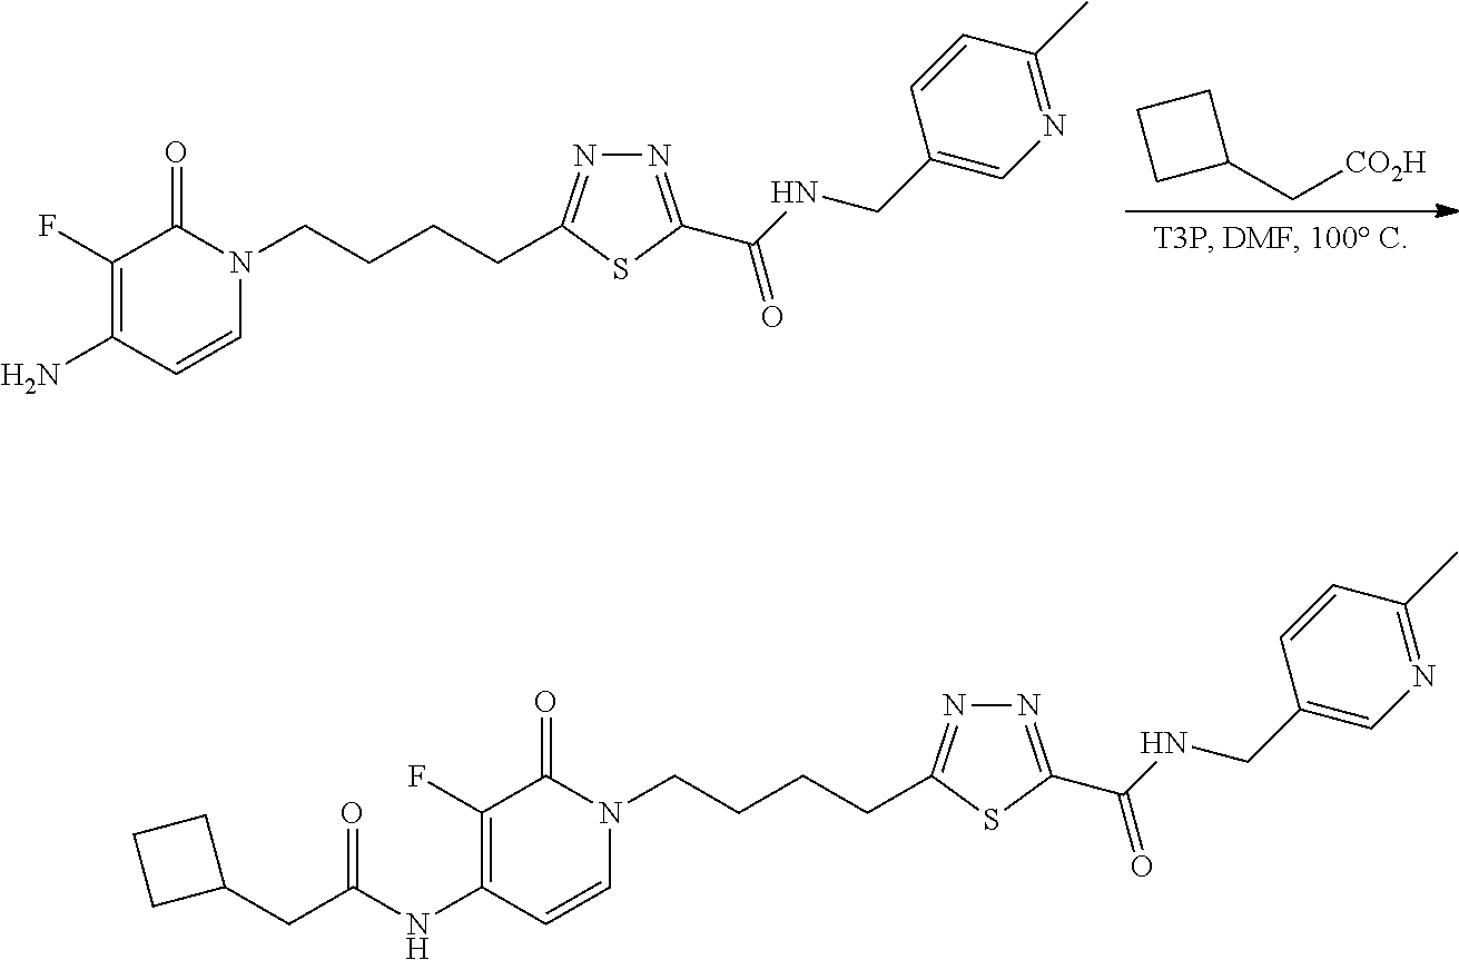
C1(CC(NC2=C(F)C(=O)N(CCCCC3=NN=C(C(NCC4=CN=C(C)C=C4)=O)S3)C=C2)=O)CCC1.NC1=C(F)C(=O)N(CCCCC2=NN=C(C(NCC3=CN=C(C)C=C3)=O)S2)C=C1.[CO2H]CC1CCC1
